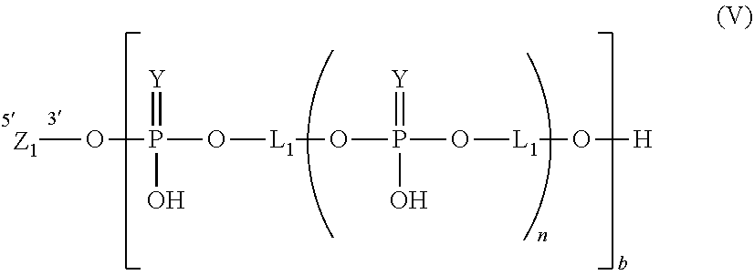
[Z1]OP(=[Y])(O)O[L1]OP(O)(=[Y])O[L1]O[H]
